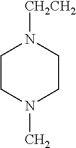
C1CN(C)CCN1[CH2CH2]
